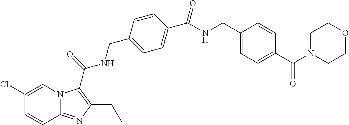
C1(Cl)=CN2C(=NC(CC)=C2C(=O)NCC2=CC=C(C(=O)NCC3=CC=C(C(N4CCOCC4)=O)C=C3)C=C2)C=C1
